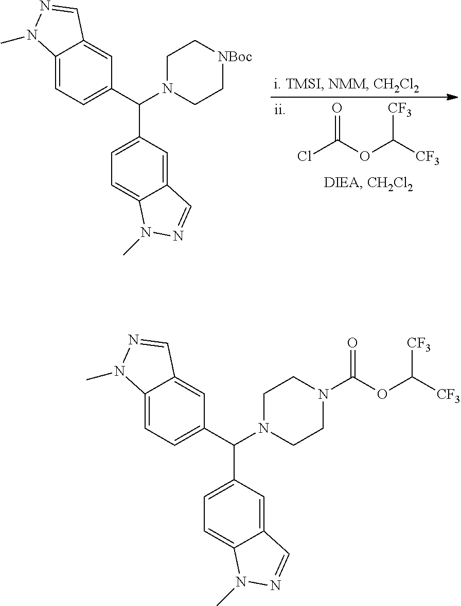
ClC(OC([CF3])[CF3])=O.C12=CC=C(C(N3CC[NBoc]CC3)C3=CC=C4C(=C3)C=NN4C)C=C1C=NN2C.C12=CC=C(C(N3CCN(C(OC([CF3])[CF3])=O)CC3)C3=CC=C4C(=C3)C=NN4C)C=C1C=NN2C
